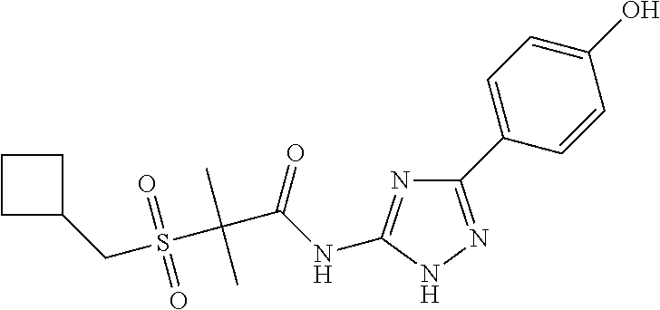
C(S(C(C(NC1=NC(C2=CC=C(O)C=C2)=NN1)=O)(C)C)(=O)=O)C1CCC1
